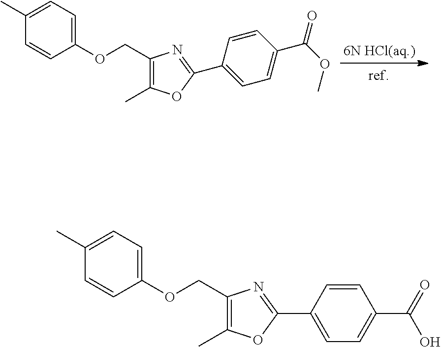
C1(OCC2=C(C)OC(C3=CC=C(C(=O)O)C=C3)=N2)=CC=C(C)C=C1.C1(OCC2=C(C)OC(C3=CC=C(C(OC)=O)C=C3)=N2)=CC=C(C)C=C1
